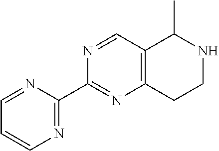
C1=NC(C2=NC3=C(C=N2)C(C)NCC3)=NC=C1
